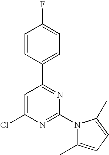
C1=C(Cl)N=C(N2C(C)=CC=C2C)N=C1C1=CC=C(F)C=C1
